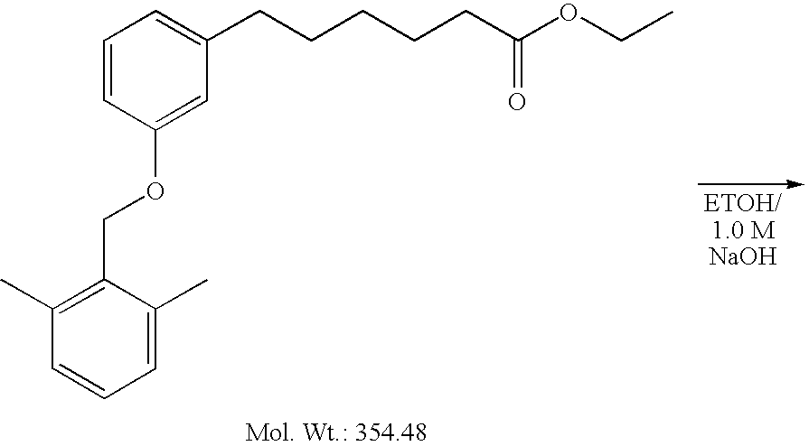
C1=C(C)C(COC2=CC(CCCCCC(OCC)=O)=CC=C2)=C(C)C=C1
